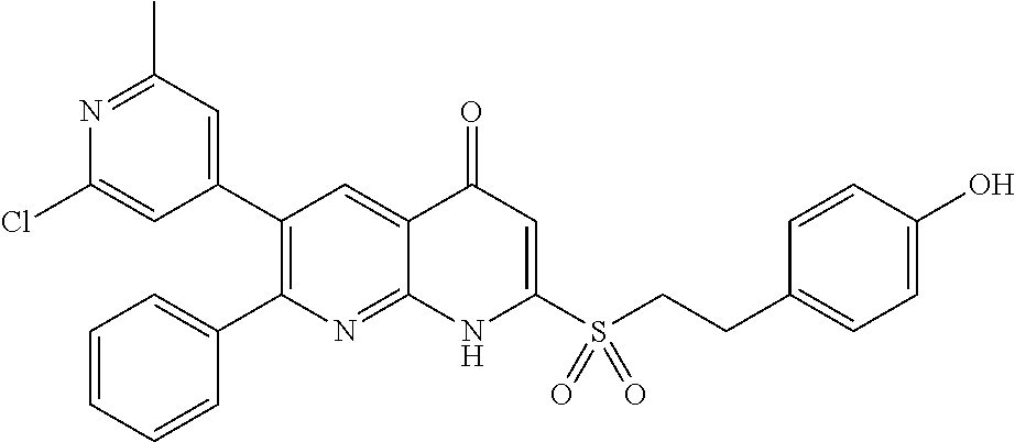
N1=C(C)C=C(C2=C(C3=CC=CC=C3)N=C3C(=C2)C(=O)C=C(S(CCC2=CC=C(O)C=C2)(=O)=O)N3)C=C1Cl
